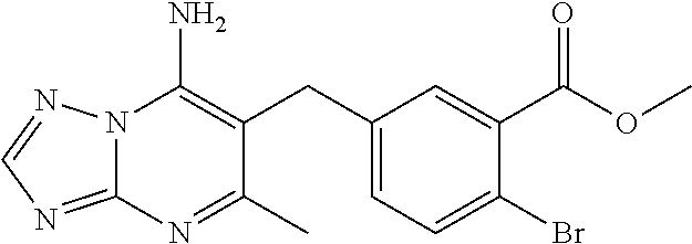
N12C(=NC=N1)N=C(C)C(CC1=CC=C(Br)C(C(OC)=O)=C1)=C2N
